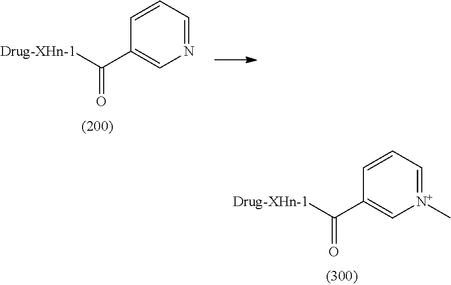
C1=CC=[N+](C)C=C1C([Drug-XHn-1])=O.C1=CC=NC=C1C([Drug-XHn-1])=O
